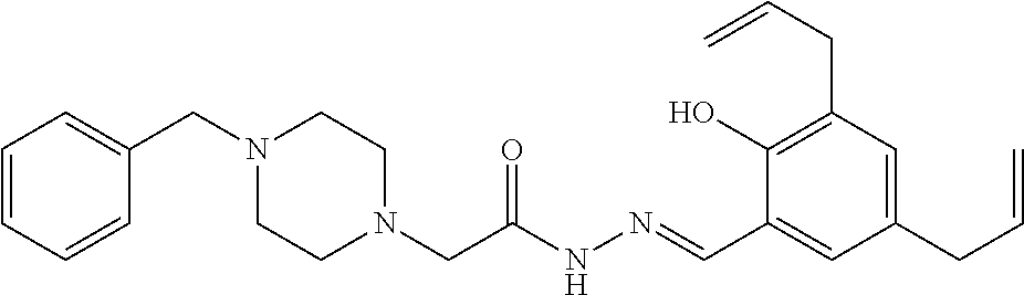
C1=CC=CC(CN2CCN(CC(NN=CC3=CC(CC=C)=CC(CC=C)=C3O)=O)CC2)=C1
